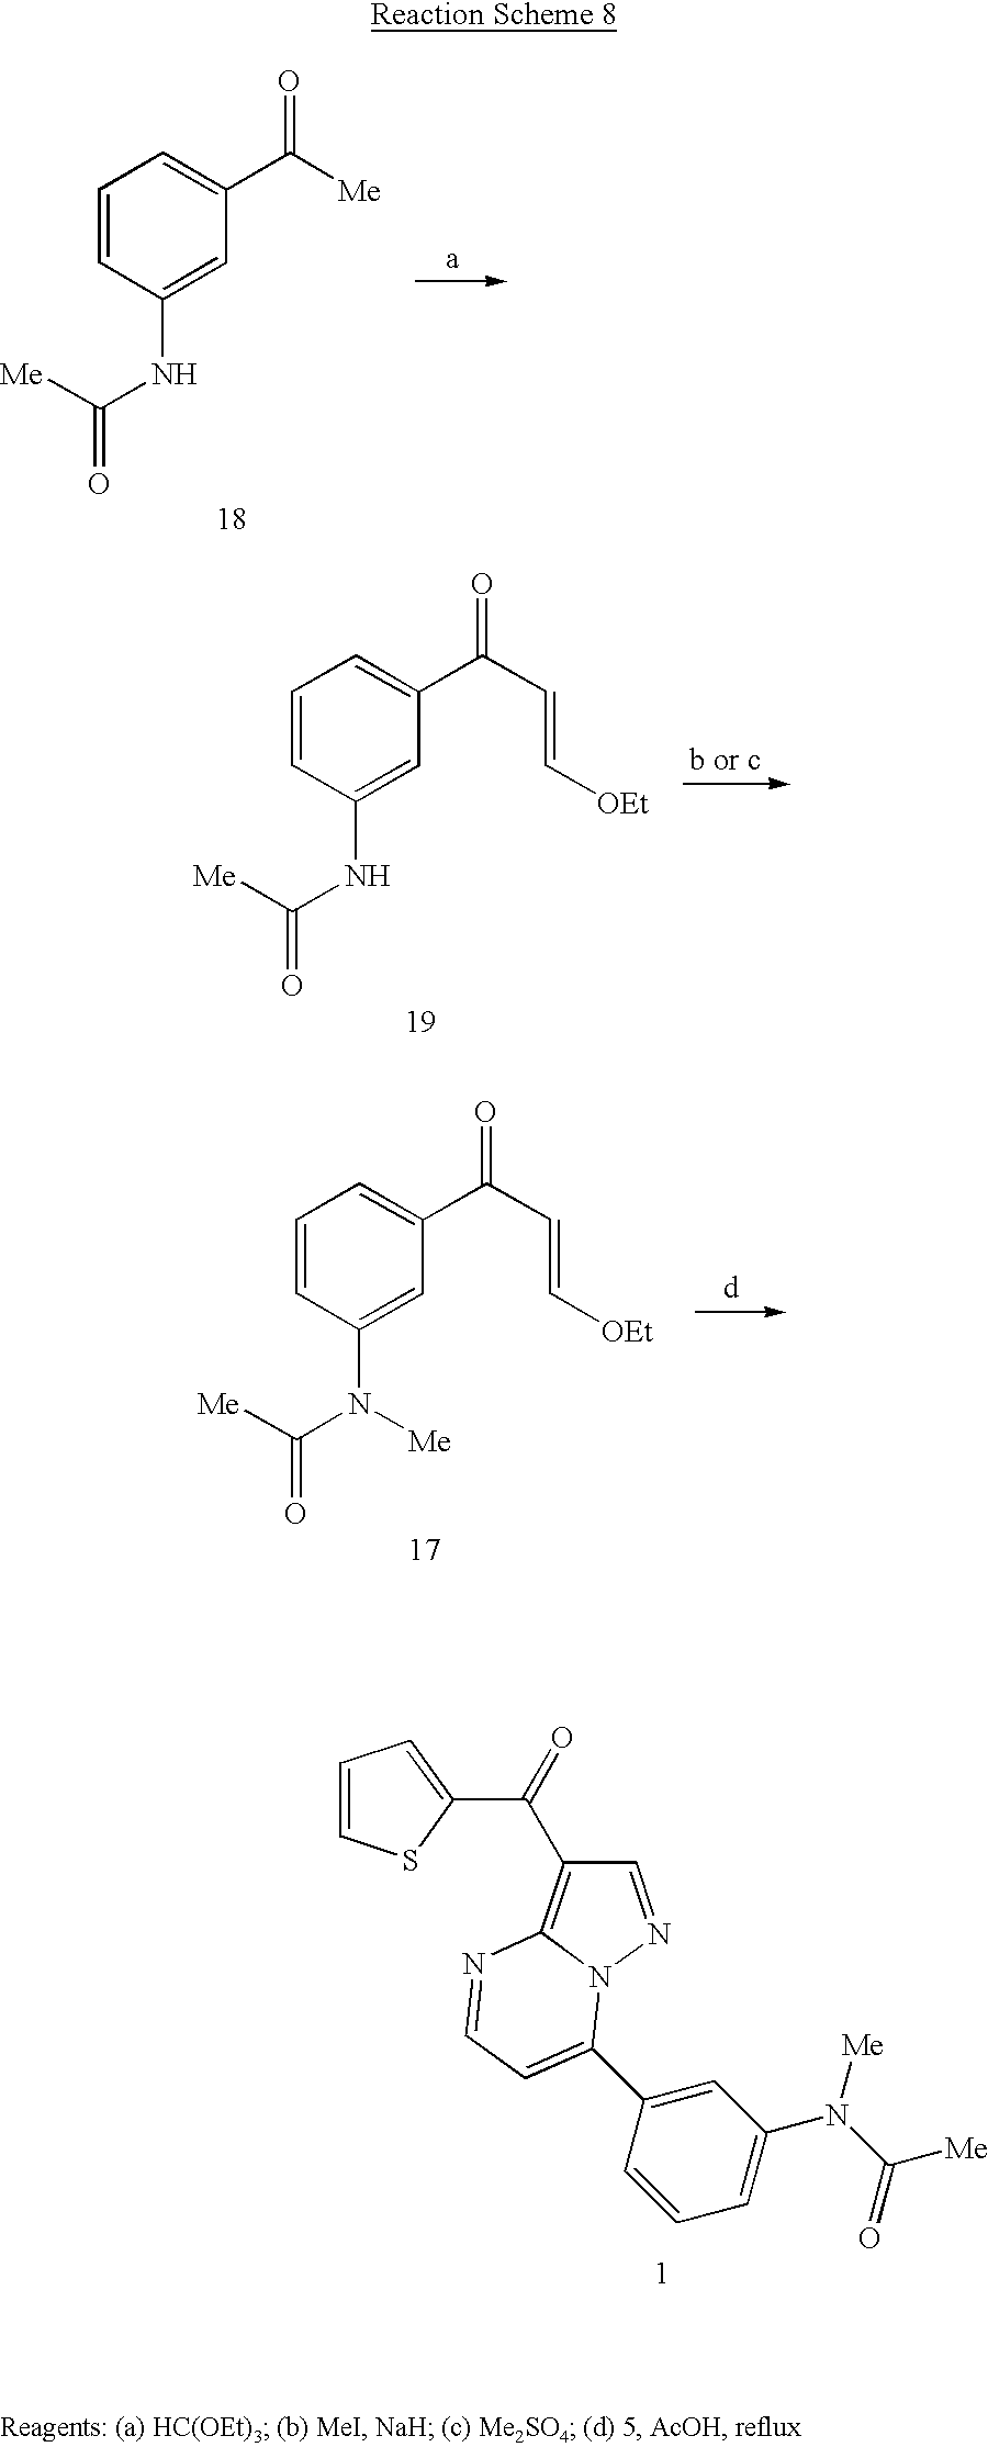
C1=CC(NC([Me])=O)=CC(C([Me])=O)=C1.C1=CC(NC([Me])=O)=CC(C(C=C[OEt])=O)=C1.C1=CC(N(C([Me])=O)[Me])=CC(C(C=C[OEt])=O)=C1.C1=CSC(C(C2=C3N(N=C2)C(C2=CC(N(C([Me])=O)[Me])=CC=C2)=CC=N3)=O)=C1
